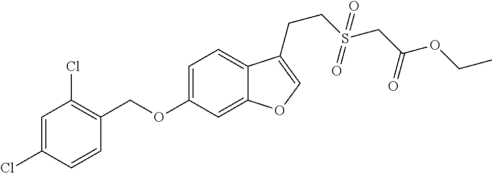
C1=C(Cl)C=CC(COC2=CC=C3C(=C2)OC=C3CCS(CC(OCC)=O)(=O)=O)=C1Cl
